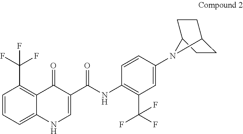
C1=CC=C2C(=C1C(F)(F)F)C(=O)C(C(NC1=C(C(F)(F)F)C=C(N3C4CCC3CC4)C=C1)=O)=CN2
